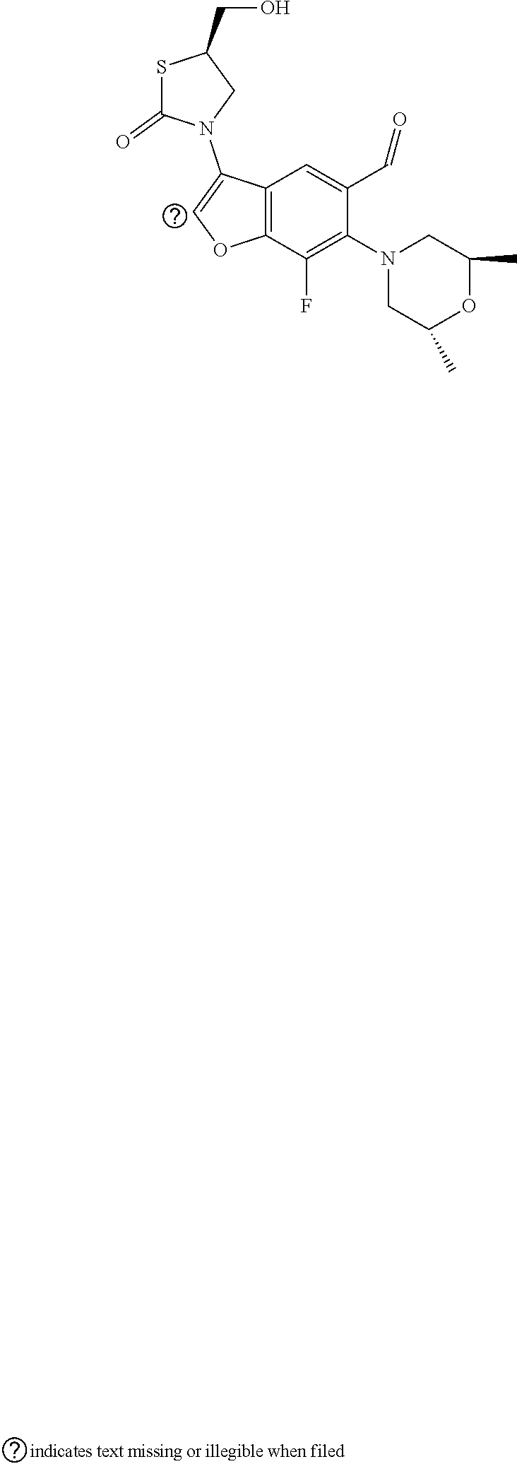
S1C(=O)N(C2=COC3=C2C=C(C=O)C(N2CC(C)OC(C)C2)=C3F)CC1CO
